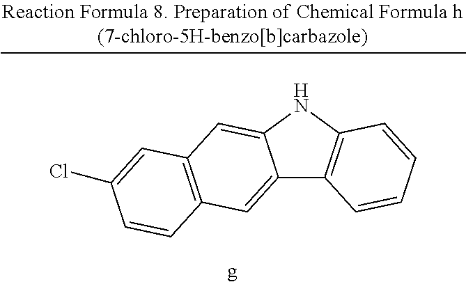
C12=CC3=C(C=C1NC1=C2C=CC=C1)C=C(Cl)C=C3.[g]
